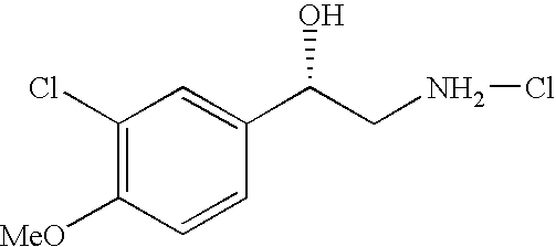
C1(Cl)=C([MeO])C=CC(C(CNCl)O)=C1
